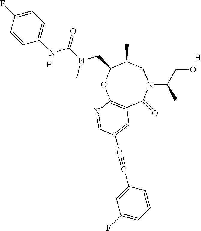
C12=C(OC(CN(C(=O)NC3=CC=C(F)C=C3)C)C(C)CN(C(CO)C)C1=O)N=CC(C#CC1=CC(F)=CC=C1)=C2.[H].[H]
